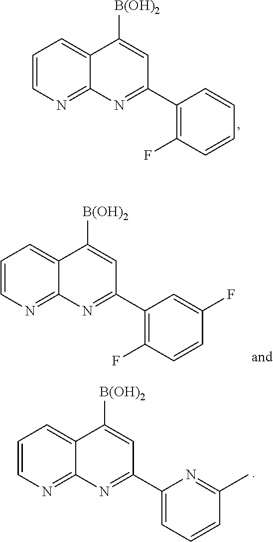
C1=CN=C2C(=C1)C([B(OH)2])=CC(C1=C(F)C=CC=C1)=N2.C1=CN=C2C(=C1)C([B(OH)2])=CC(C1=C(F)C=CC(F)=C1)=N2.C1=CN=C2C(=C1)C([B(OH)2])=CC(C1=CC=CC(C)=N1)=N2
